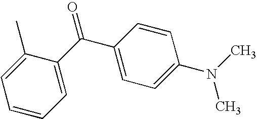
C1=CC=C(C(=O)C2=CC=C(N(C)C)C=C2)C(C)=C1
